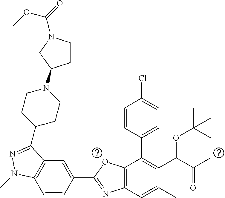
C1=CC(C2=NC3=C(O2)C(C2=CC=C(Cl)C=C2)=C(C(C(C)=O)OC(C)(C)C)C(C)=C3)=CC2=C1N(C)N=C2C1CCN(C2CCN(C(OC)=O)C2)CC1
